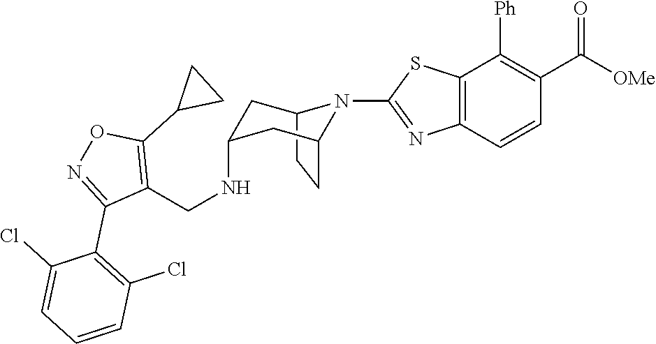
C12CCC(CC(NCC3=C(C4CC4)ON=C3C3=C(Cl)C=CC=C3Cl)C1)N2C1=NC2=C(C([Ph])=C(C([OMe])=O)C=C2)S1
